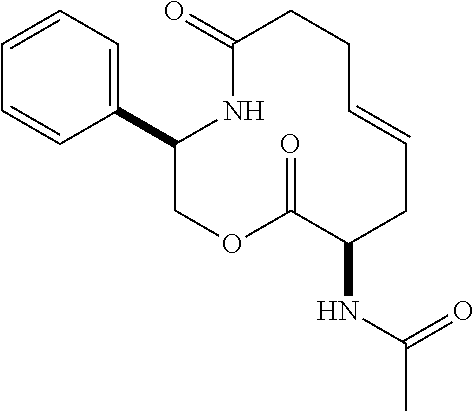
C1=CC=C(C2COC(=O)C(NC(C)=O)CC=CCCC(=O)N2)C=C1
